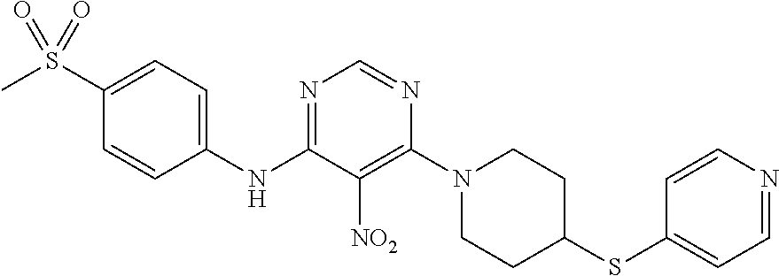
N1=C(NC2=CC=C(S(C)(=O)=O)C=C2)C([NO2])=C(N2CCC(SC3=CC=NC=C3)CC2)N=C1
